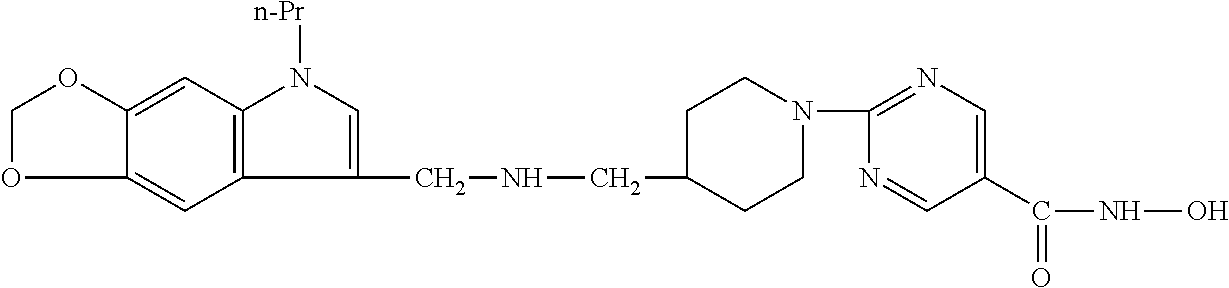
C1(CNCC2CCN(C3=NC=C(C(NO)=O)C=N3)CC2)=CN([n-Pr])C2=C1C=C1C(=C2)OCO1
